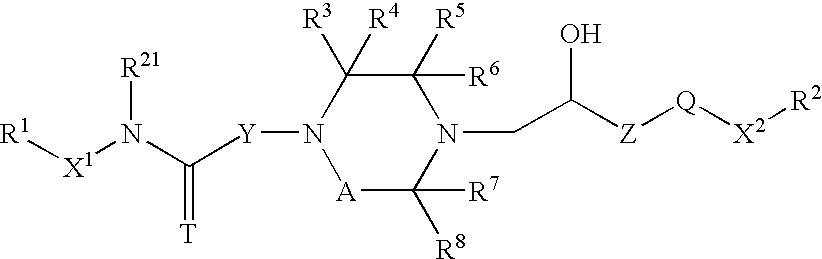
N1([Y]C(N([X1][R1])[R21])=[T])[A]C([R7])([R8])N(CC([Z][Q][X2][R2])O)C([R5])([R6])C1([R3])[R4]
